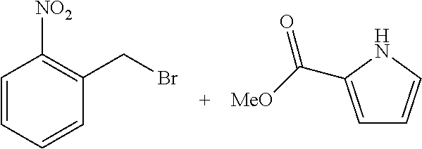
C1=CC=CC(CBr)=C1[NO2].C1=C(C([MeO])=O)NC=C1
